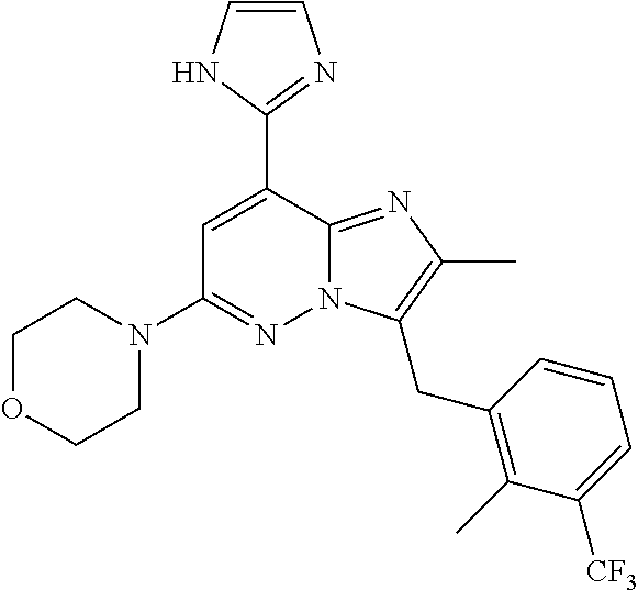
C1OCCN(C2=NN3C(=NC(C)=C3CC3=C(C)C([CF3])=CC=C3)C(C3=NC=CN3)=C2)C1
